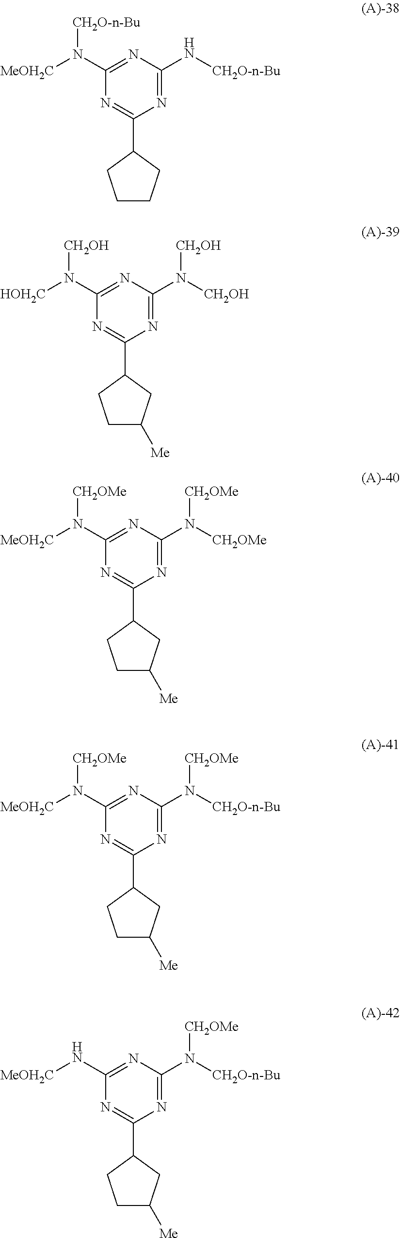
N1=C(C2CC([Me])CC2)N=C(N([CH2OH])[CH2OH])N=C1N([HOH2C])[CH2OH].N1=C(C2CC([Me])CC2)N=C(N([CH2OMe])[CH2OMe])N=C1N([MeOH2C])[CH2OMe].N1=C(C2CC([Me])CC2)N=C(N([CH2O-n-Bu])[CH2OMe])N=C1N([MeOH2C])[CH2OMe].N1=C(C2CC([Me])CC2)N=C(N([CH2O-n-Bu])[CH2OMe])N=C1N[MeOH2C].N1=C(C2CCCC2)N=C(N[CH2O-n-Bu])N=C1N([MeOH2C])[CH2O-n-Bu]
